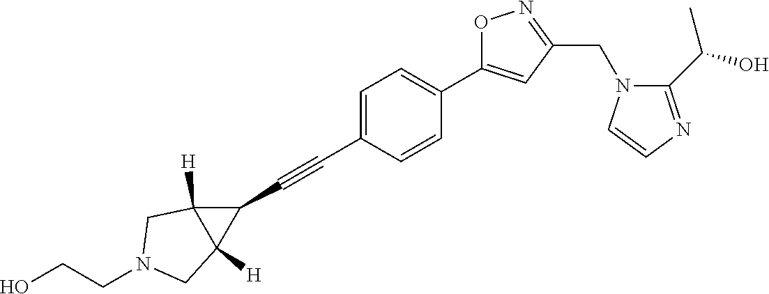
C1=C(C#CC2C3([H])C2([H])CN(CCO)C3)C=CC(C2=CC(CN3C(C(O)C)=NC=C3)=NO2)=C1
